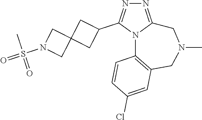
N1=C2N(C(C3CC4(C3)CN(S(=O)(C)=O)C4)=N1)C1=C(CN(C)C2)C=C(Cl)C=C1
